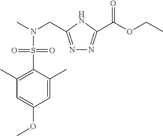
C1=C(C)C(S(N(C)CC2=NN=C(C(OCC)=O)N2)(=O)=O)=C(C)C=C1OC
